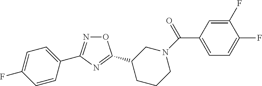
C1=CC(F)=CC=C1C1=NOC(C2CN(C(C3=CC=C(F)C(F)=C3)=O)CCC2)=N1
